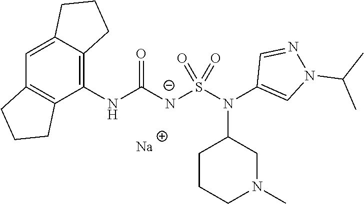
C12=CC3=C(C(NC([N-]S(N(C4=CN(C(C)C)N=C4)C4CCCN(C)C4)(=O)=O)=O)=C1CCC2)CCC3.[Na]
